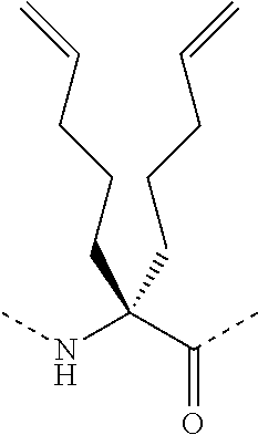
C(CCC=C)C(NC)(C(C)=O)CCCC=C
